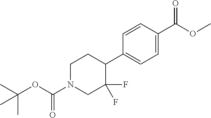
C1(C2CCN(C(=O)OC(C)(C)C)CC2(F)F)=CC=C(C(OC)=O)C=C1
